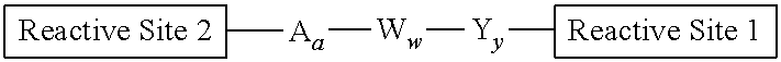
[Aa]([Ww][Yy]C)C
